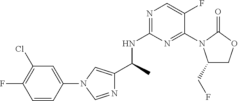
C1=CC(N2C=C(C(NC3=NC=C(F)C(N4C(CF)COC4=O)=N3)C)N=C2)=CC(Cl)=C1F
